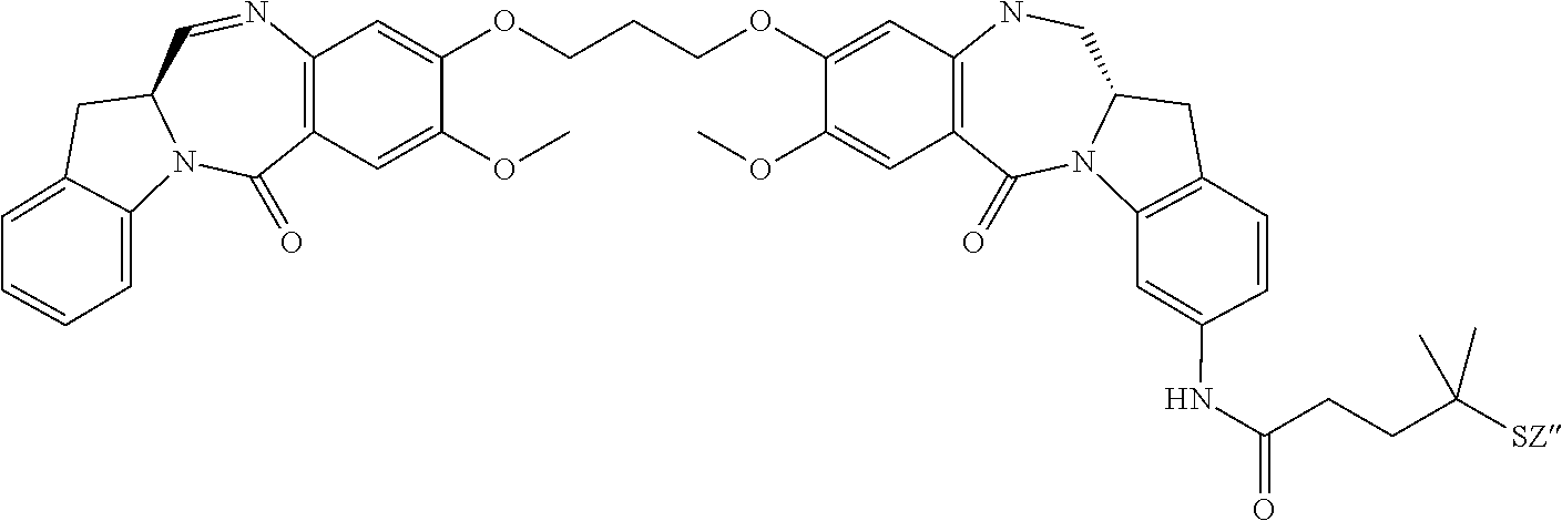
C(COC1=CC2=C(C=C1OC)C(=O)N1C(CN2)CC2=C1C=C(NC(=O)CCC([SZ])(C)C)C=C2)COC1=CC2=C(C=C1OC)C(=O)N1C(C=N2)CC2=CC=CC=C12
